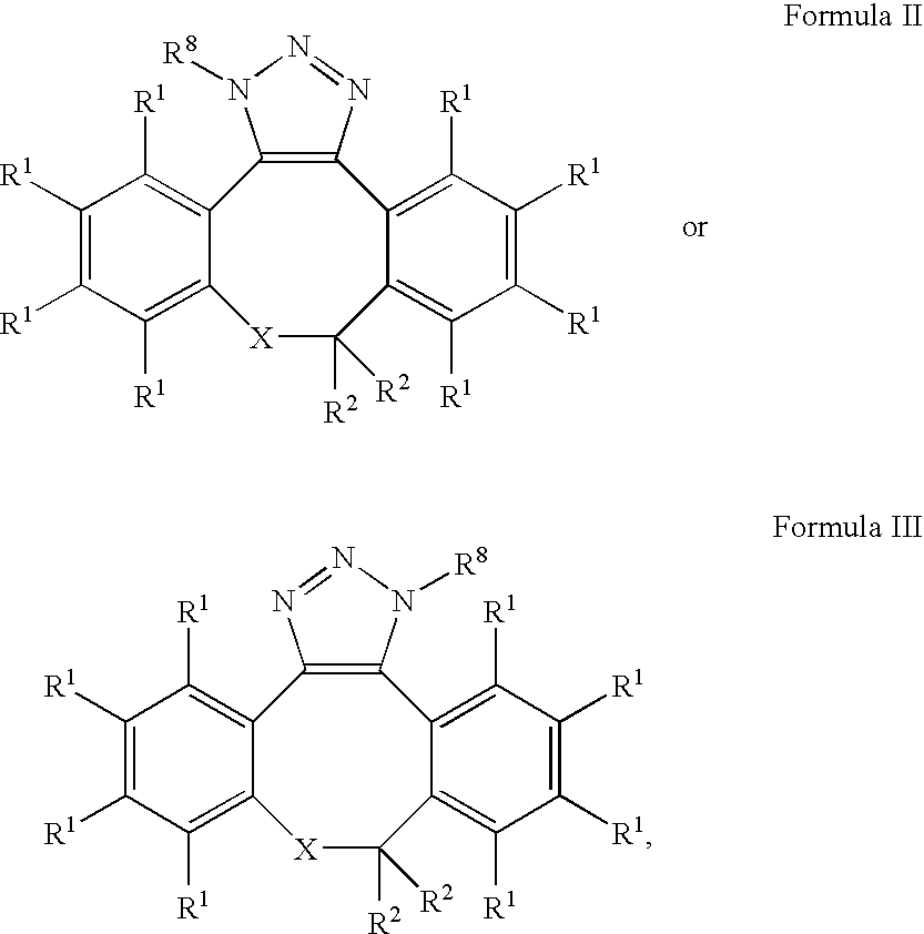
C12=C([R1])C([R1])=C([R1])C([R1])=C1[X]C([R2])([R2])C1=C([R1])C([R1])=C([R1])C([R1])=C1C1=C2N([R8])N=N1.C12=C([R1])C([R1])=C([R1])C([R1])=C1[X]C([R2])([R2])C1=C([R1])C([R1])=C([R1])C([R1])=C1C1=C2N=NN1[R8]
